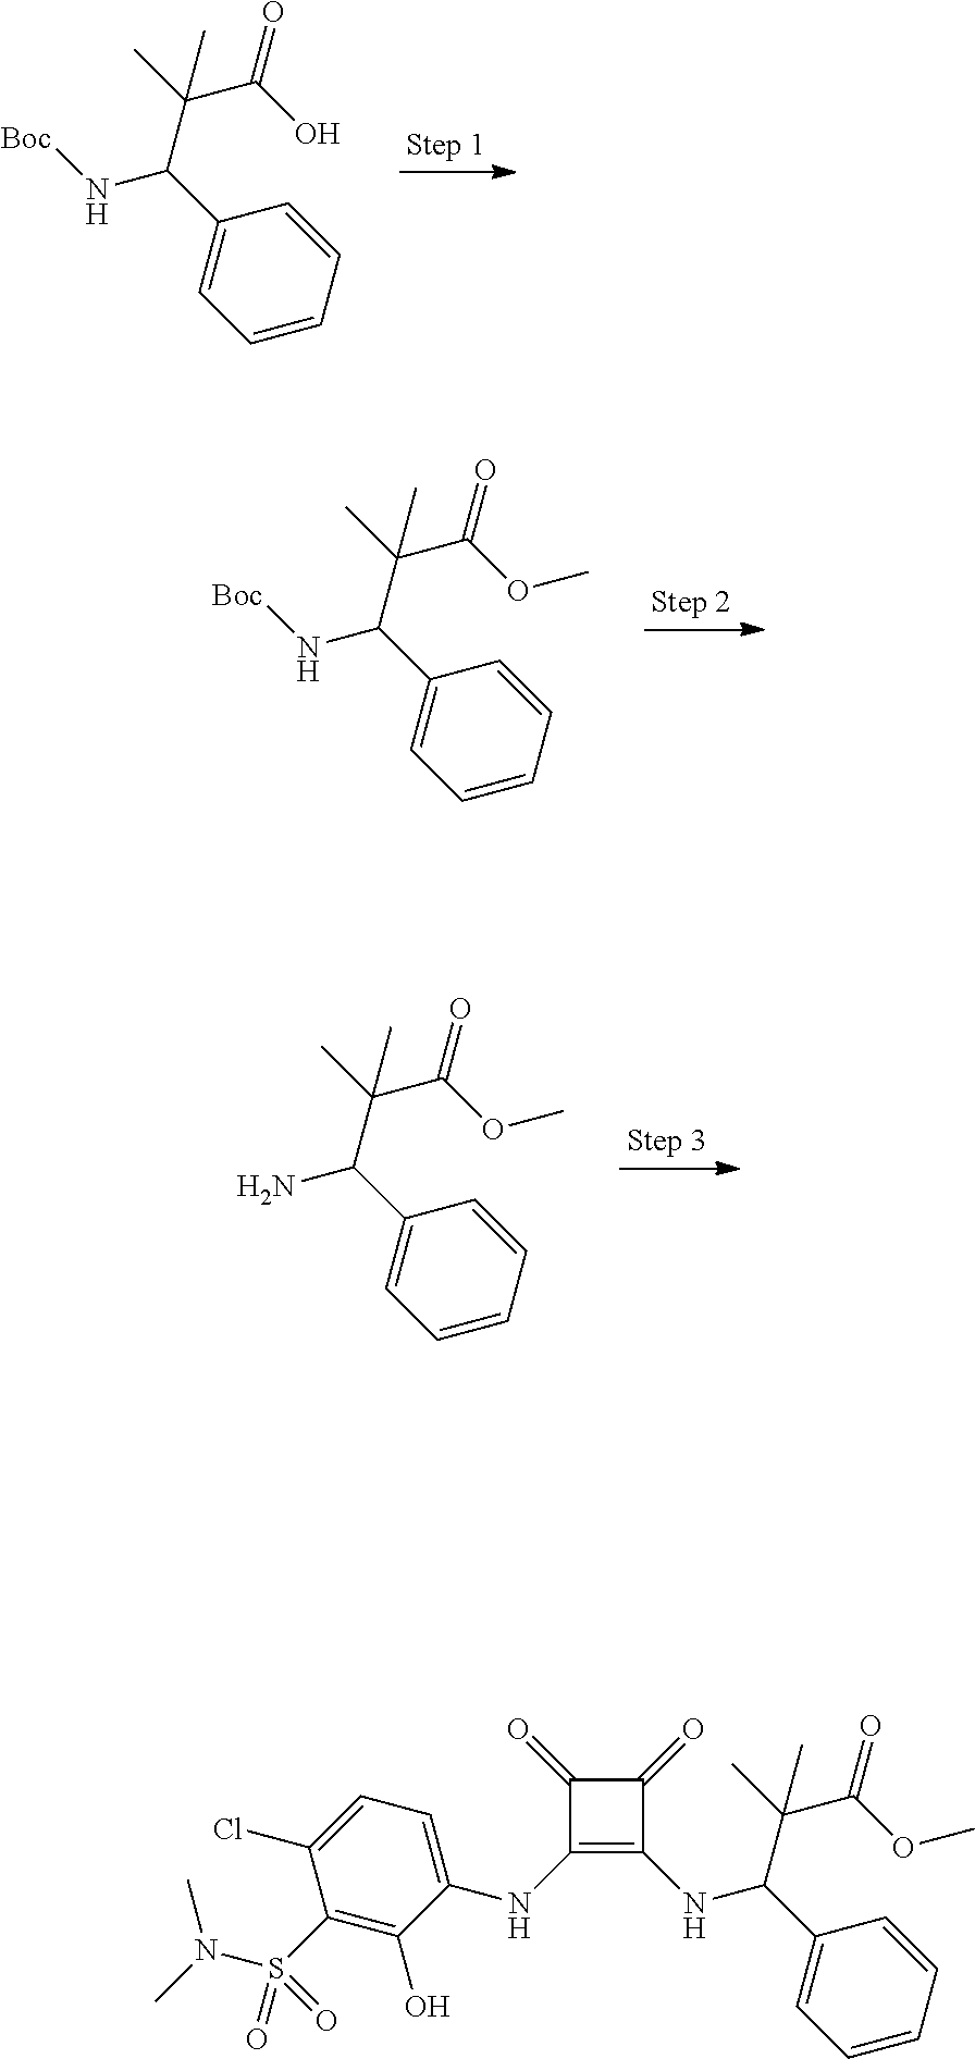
C1(C(C(C(O)=O)(C)C)N[Boc])=CC=CC=C1.C1(C(C(C(OC)=O)(C)C)N[Boc])=CC=CC=C1.C1(C(C(C(OC)=O)(C)C)N)=CC=CC=C1.C1(C(C(C(OC)=O)(C)C)NC2=C(NC3=CC=C(Cl)C(S(=O)(N(C)C)=O)=C3O)C(=O)C2=O)=CC=CC=C1
